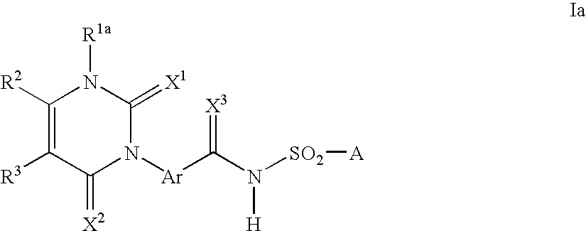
C1([R2])=C([R3])C(=[X2])N([Ar]C(=[X3])N([H])[SO2][A])C(=[X1])N1[R1a]
